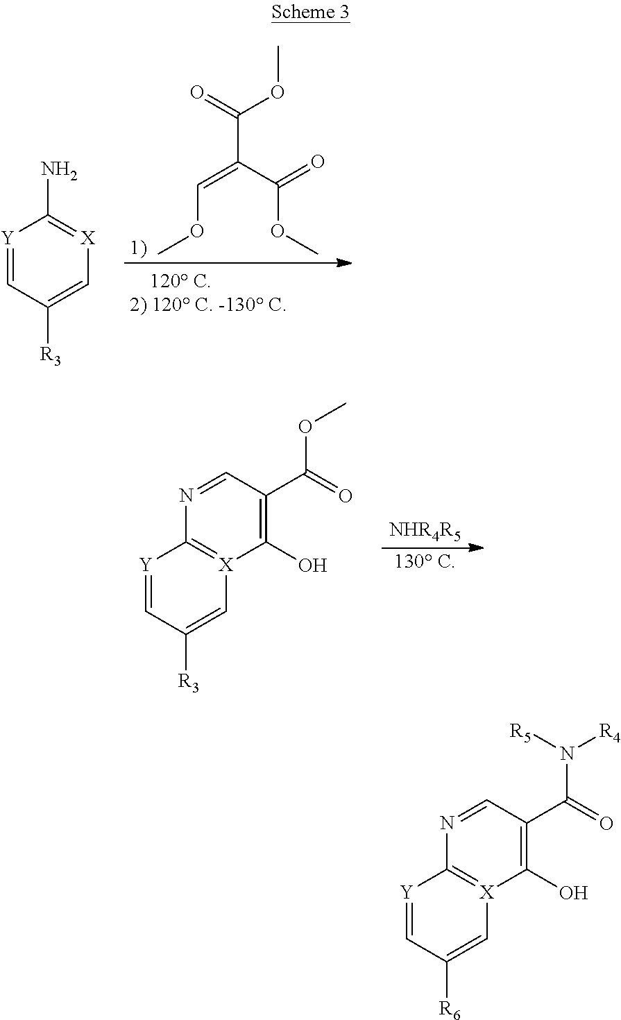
[Y]1=CC([R3])=C[X]=C1N.C(OC)=C(C(OC)=O)C(=O)OC.[Y]1=CC([R3])=C[X]2=C1N=CC(C(=O)OC)=C2O.[NHR4R5].[130 C].[Y]1=CC([R6])=C[X]2=C1N=CC(C(=O)N([R4])[R5])=C2O
